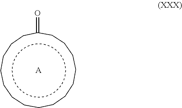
c1ccccccccc(=O)cccccc1.[A]
